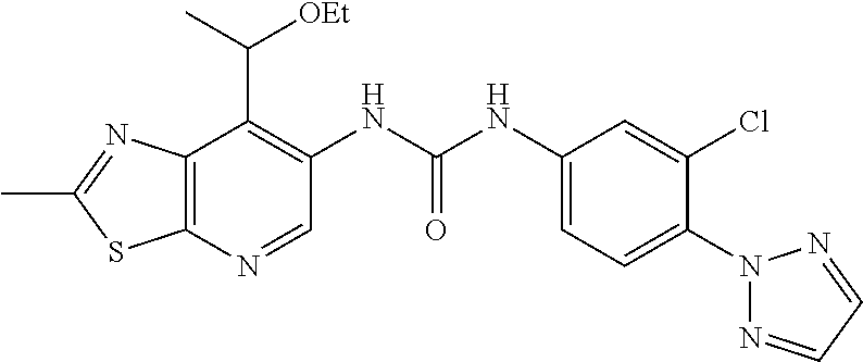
C1(C)=NC2=C(S1)N=CC(NC(=O)NC1=CC=C(N3N=CC=N3)C(Cl)=C1)=C2C(C)[OEt]
